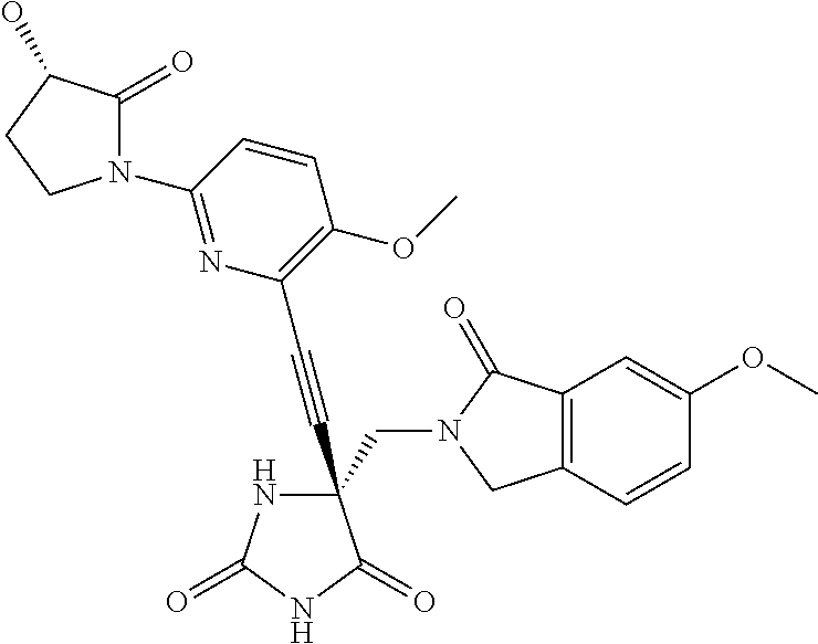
N1C(=O)NC(=O)C1(C#CC1=C(OC)C=CC(N2C(=O)C(O)CC2)=N1)CN1C(=O)C2=C(C1)C=CC(OC)=C2
